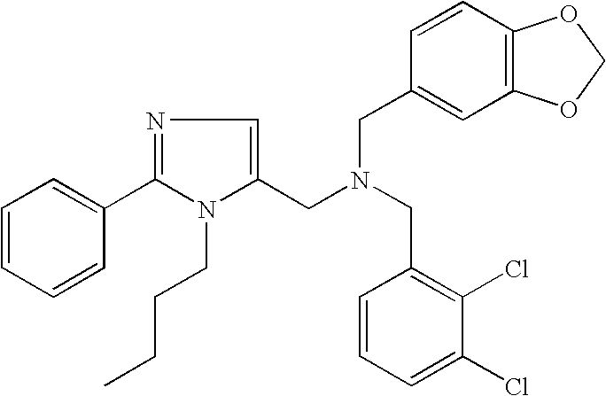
C1=CC=CC(C2=NC=C(CN(CC3=C(Cl)C(Cl)=CC=C3)CC3=CC4=C(C=C3)OCO4)N2CCCC)=C1
